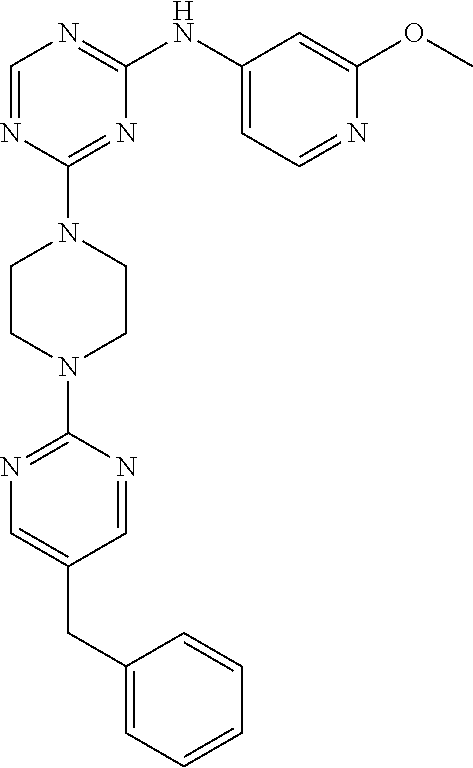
C1=C(CC2=CN=C(N3CCN(C4=NC(NC5=CC=NC(OC)=C5)=NC=N4)CC3)N=C2)C=CC=C1
